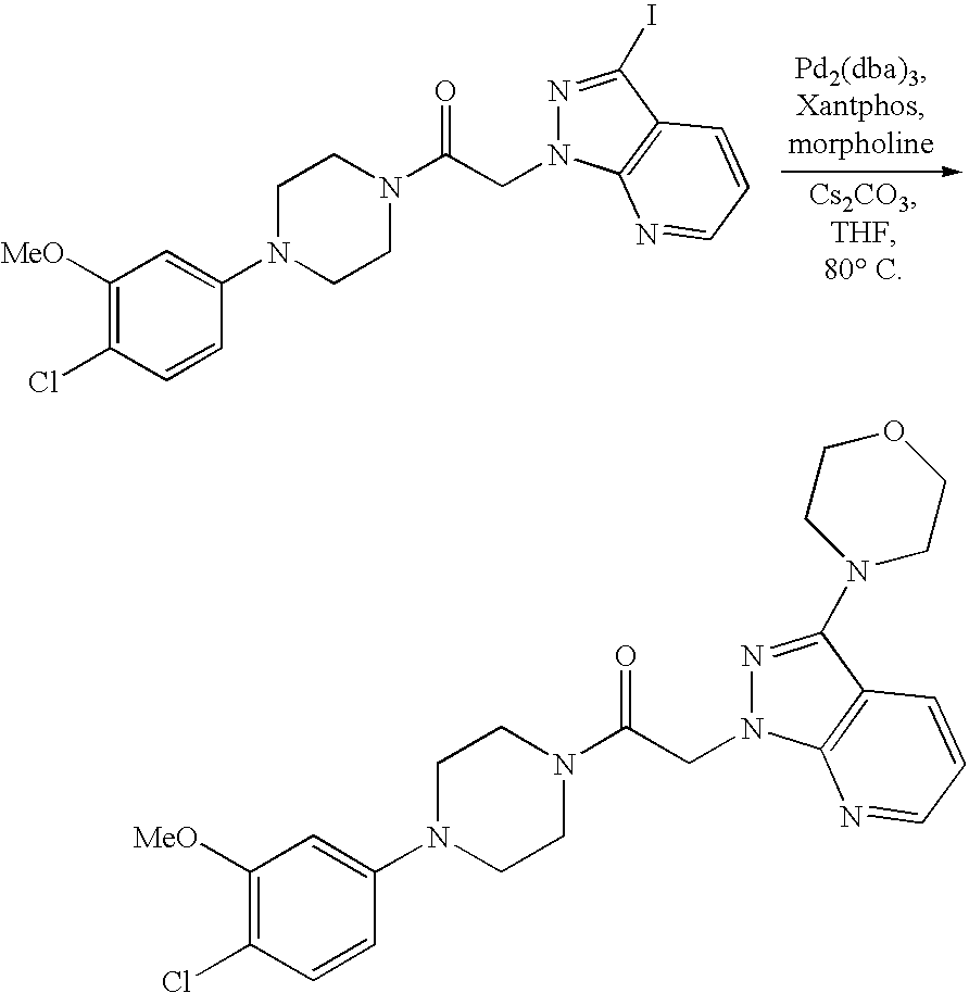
C1([MeO])=C(Cl)C=CC(N2CCN(C(CN3N=C(I)C4=C3N=CC=C4)=O)CC2)=C1.C1([MeO])=C(Cl)C=CC(N2CCN(C(CN3N=C(N4CCOCC4)C4=C3N=CC=C4)=O)CC2)=C1
